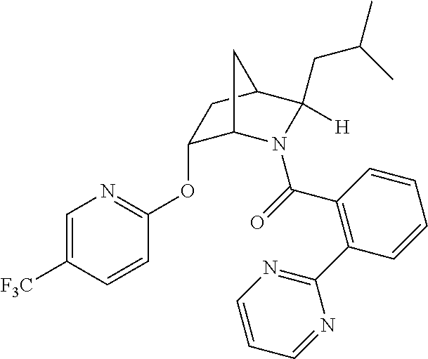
C1=C([F3C])C=CC(OC2C3N(C(=O)C4=C(C5=NC=CC=N5)C=CC=C4)C([H])(CC(C)C)C(C2)C3)=N1
